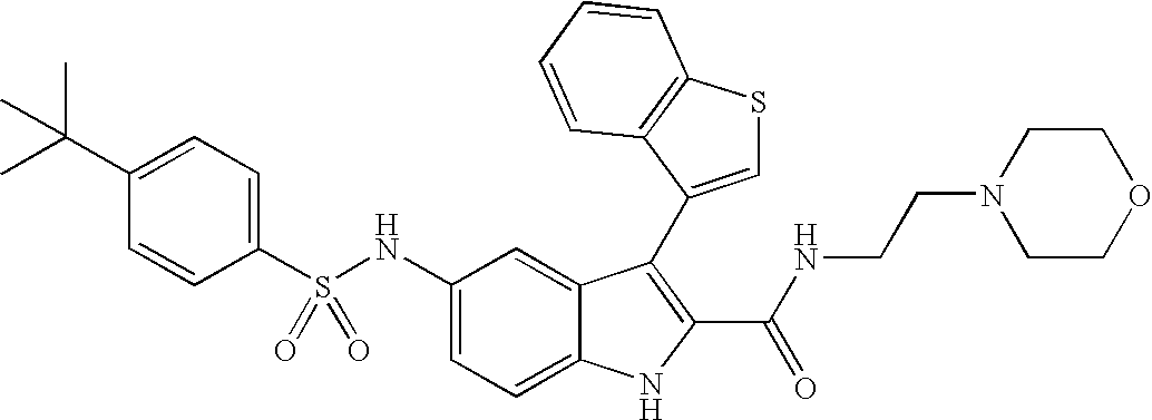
C1(C(C)(C)C)=CC=C(S(NC2=CC=C3C(=C2)C(C2=CSC4=C2C=CC=C4)=C(C(NCCN2CCOCC2)=O)N3)(=O)=O)C=C1
